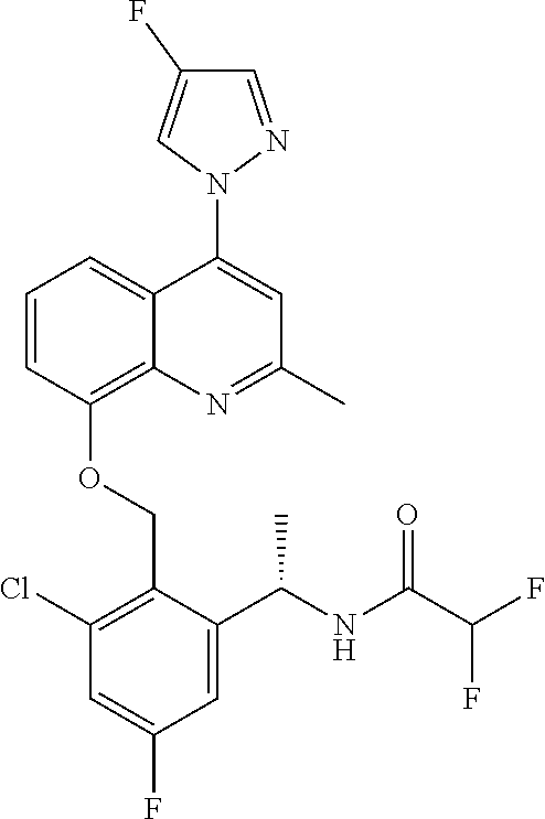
C1=CC(OCC2=C(Cl)C=C(F)C=C2C(NC(C(F)F)=O)C)=C2C(=C1)C(N1N=CC(F)=C1)=CC(C)=N2
